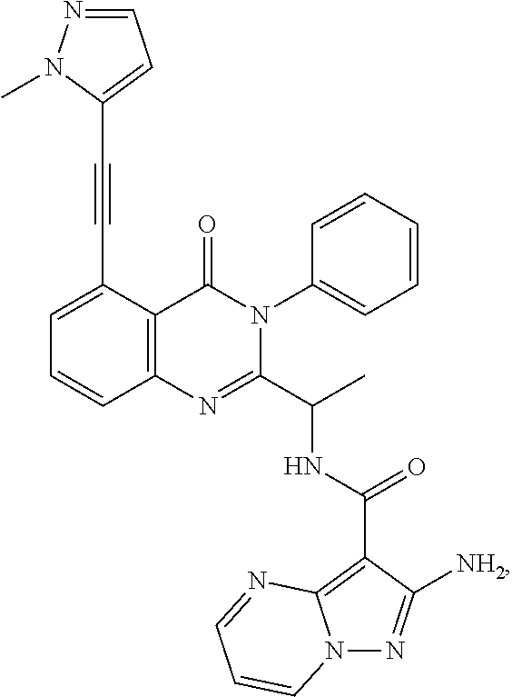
C12=C(C(C#CC3=CC=NN3C)=CC=C1)C(=O)N(C1=CC=CC=C1)C(C(C)NC(C1=C3N(N=C1[NH2])C=CC=N3)=O)=N2
